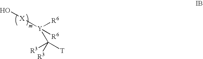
O[X][Y]([R6])([R6])C([R3])([T])[R3]
